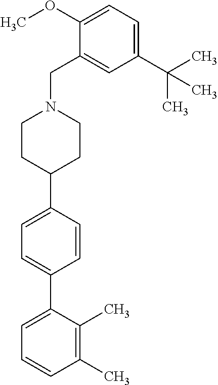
C1(C)=C(C)C(C2=CC=C(C3CCN(CC4=CC(C(C)(C)C)=CC=C4OC)CC3)C=C2)=CC=C1
